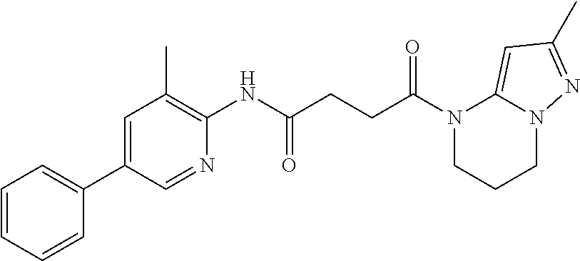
N1(C(=O)CCC(=O)NC2=C(C)C=C(C3=CC=CC=C3)C=N2)CCCN2C1=CC(C)=N2
